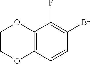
C12=C(C=CC(Br)=C1F)OCCO2
